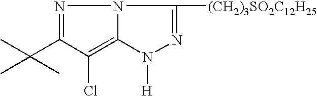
C1(Cl)=C2N(N=C1C(C)(C)C)C([(CH2)3SO2C12H25])=NN2[H]
